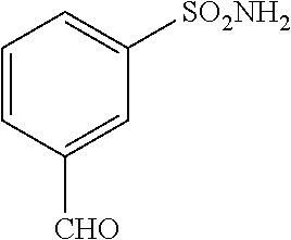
C1=CC([CHO])=CC([SO2NH2])=C1
